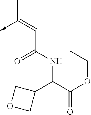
C(C(NC(C(=O)OCC)C1COC1)=O)=C(C)->C
